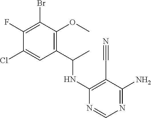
C1(F)=C(Br)C(OC)=C(C(C)NC2=C(C#N)C(N)=NC=N2)C=C1Cl
